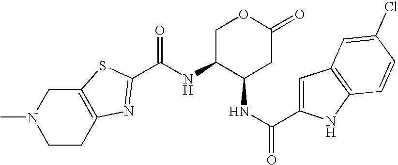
CN1CCC2=C(C1)SC(C(NC1C(NC(=O)C3=CC4=C(N3)C=CC(Cl)=C4)CC(=O)OC1)=O)=N2
